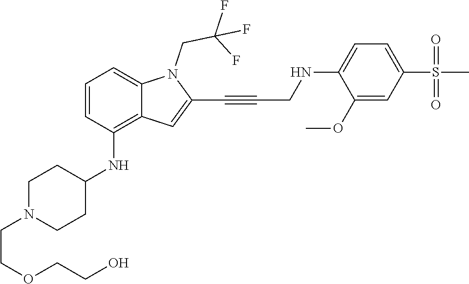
C(C#CC1=CC2=C(NC3CCN(CCOCCO)CC3)C=CC=C2N1CC(F)(F)F)NC1=CC=C(S(C)(=O)=O)C=C1OC
